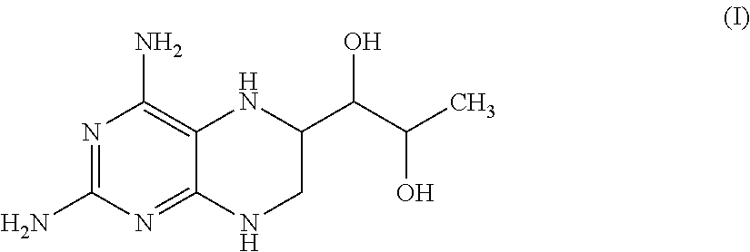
N1=C(N)N=C2C(=C1N)NC(C(C(C)O)O)CN2
